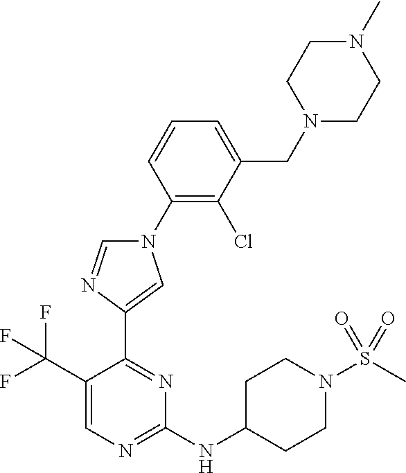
C1(N2C=NC(C3=NC(NC4CCN(S(C)(=O)=O)CC4)=NC=C3C(F)(F)F)=C2)=C(Cl)C(CN2CCN(C)CC2)=CC=C1
